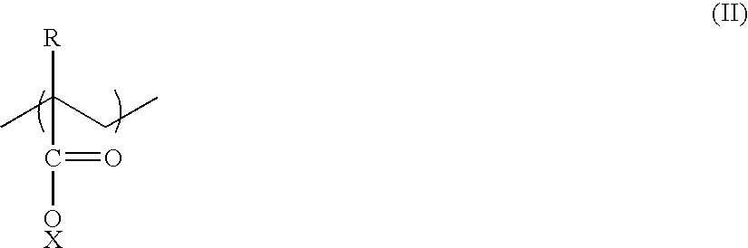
C(C([R])(C)CC)([OX])=O
